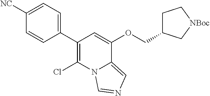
C1(C2=CC=C([NC])C=C2)=C(Cl)N2C(=CN=C2)C(OCC2CC[NBoc]C2)=C1
